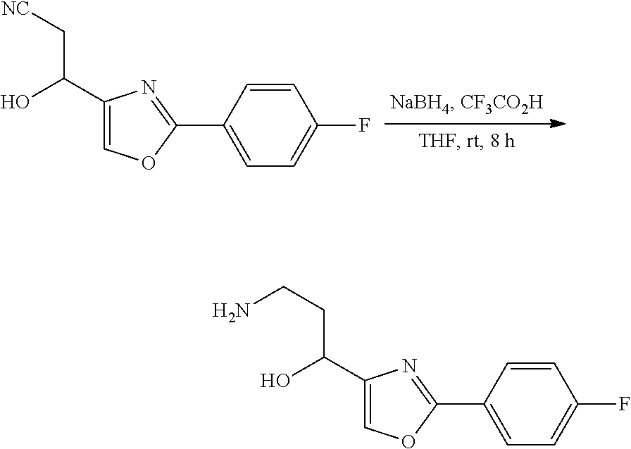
C1(C(C[NC])O)=COC(C2=CC=C(F)C=C2)=N1.C1(C(CCN)O)=COC(C2=CC=C(F)C=C2)=N1
